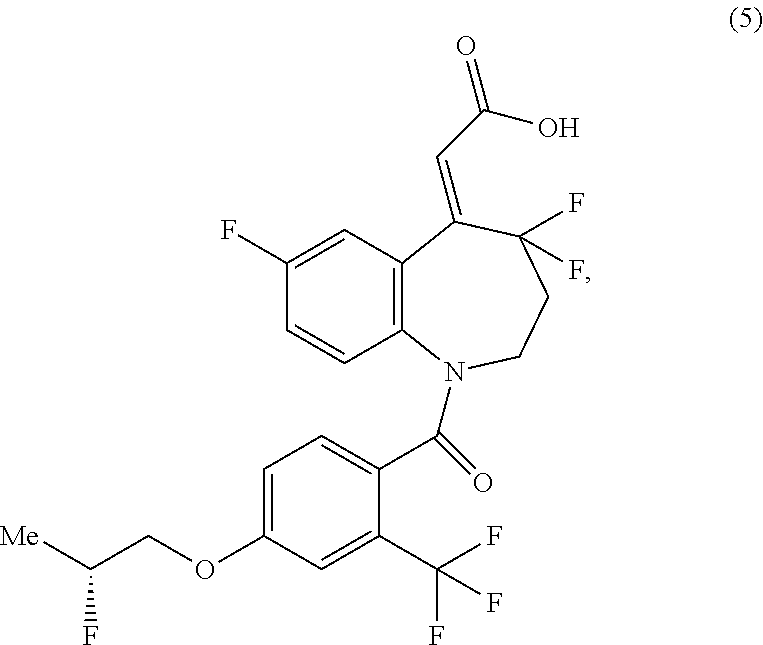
C1=C(OCC([Me])F)C=C(C(F)(F)F)C(C(=O)N2C3=C(C=C(F)C=C3)C(=CC(=O)O)C(F)(F)CC2)=C1
